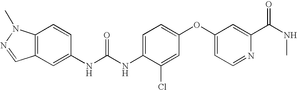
C12=C(N(C)N=C1)C=CC(NC(NC1=CC=C(OC3=CC=NC(C(=O)NC)=C3)C=C1Cl)=O)=C2
